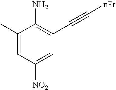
C1(C)=CC([NO2])=CC(C#C[nPr])=C1N
